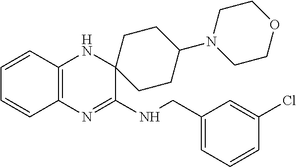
C1=CC2=C(C=C1)N=C(NCC1=CC=CC(Cl)=C1)C1(N2)CCC(N2CCOCC2)CC1
